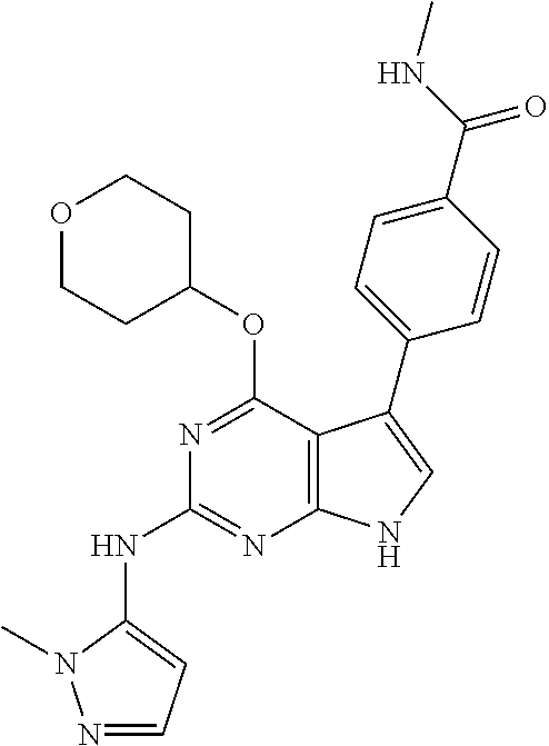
C1(C2=CNC3=C2C(OC2CCOCC2)=NC(NC2=CC=NN2C)=N3)=CC=C(C(NC)=O)C=C1
